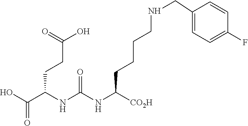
C(C(NC(NC([CO2H])CCCCNCC1=CC=C(F)C=C1)=O)CCC(O)=O)(O)=O
